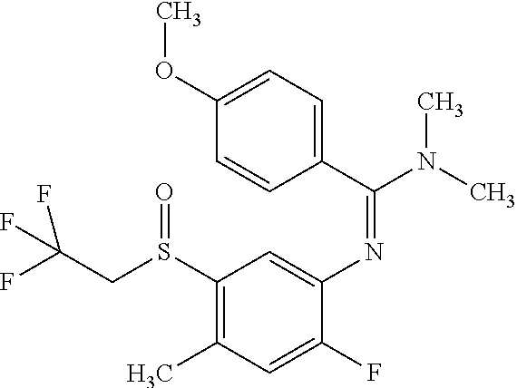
FC(CS(C1=C(C)C=C(F)C(N=C(C2=CC=C(OC)C=C2)N(C)C)=C1)=O)(F)F
